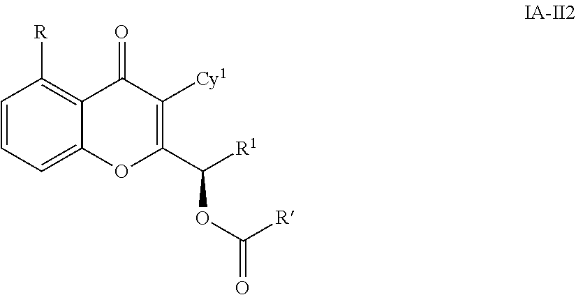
C1=CC=C2C(=C1[R])C(=O)C([Cy1])=C(C([R1])OC(=O)[R])O2
